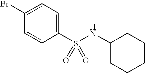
C1(Br)=CC=C(S(NC2CCCCC2)(=O)=O)C=C1
